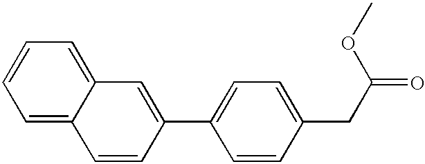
C1=C2C(=CC=C1)C=C(C1=CC=C(CC(OC)=O)C=C1)C=C2
